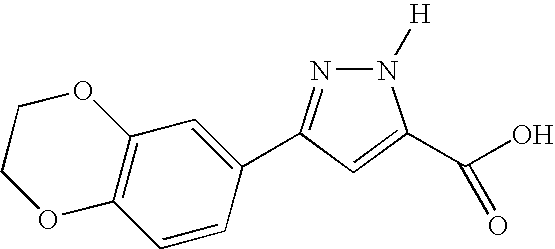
N1=C(C2=CC3=C(C=C2)OCCO3)C=C(C(O)=O)N1[H]
